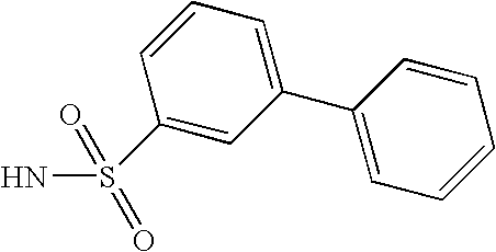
C1(S(N)(=O)=O)=CC(C2=CC=CC=C2)=CC=C1
